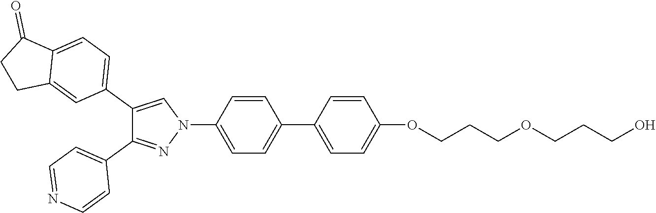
C1=CC(N2C=C(C3=CC=C4C(=C3)CCC4=O)C(C3=CC=NC=C3)=N2)=CC=C1C1=CC=C(OCCCOCCCO)C=C1
